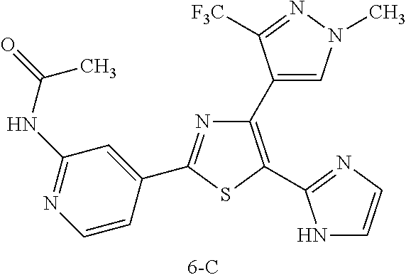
N1=C(C2=CC(NC(=O)C)=NC=C2)SC(C2=NC=CN2)=C1C1=CN(C)N=C1[F3C]
